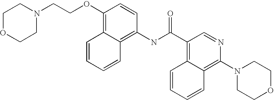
C1(OCCN2CCOCC2)=C2C(=C(NC(C3=C4C(=C(N5CCOCC5)N=C3)C=CC=C4)=O)C=C1)C=CC=C2
